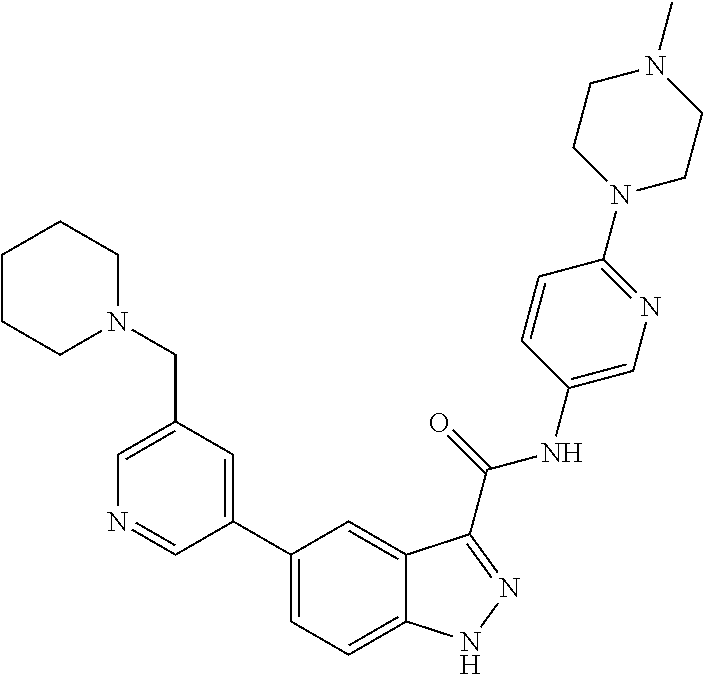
C1(CN2CCCCC2)=CN=CC(C2=CC=C3C(=C2)C(C(NC2=CN=C(N4CCN(C)CC4)C=C2)=O)=NN3)=C1
